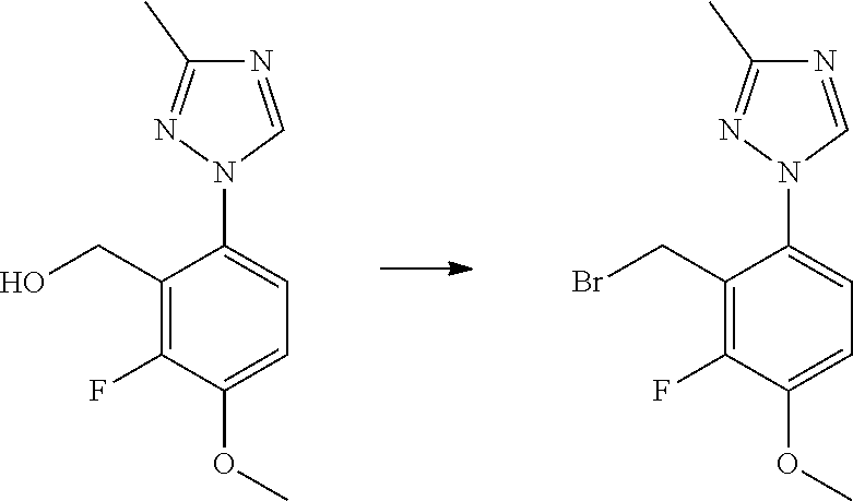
C1(CBr)=C(F)C(OC)=CC=C1N1C=NC(C)=N1.C1(CO)=C(F)C(OC)=CC=C1N1C=NC(C)=N1
